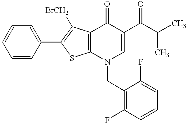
C1=CC(C2=C([BrCH2])C3=C(S2)N(CC2=C(F)C=CC=C2F)C=C(C(C(C)C)=O)C3=O)=CC=C1
